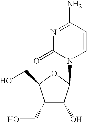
C1(CO)C(O)C(N2C=CC(N)=NC2=O)OC1CO
